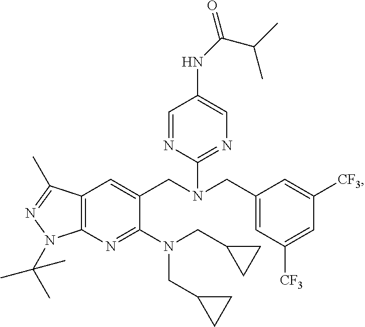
C12=C(C=C(CN(CC3=CC([CF3])=CC([CF3])=C3)C3=NC=C(NC(=O)C(C)C)C=N3)C(N(CC3CC3)CC3CC3)=N1)C(C)=NN2C(C)(C)C
